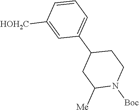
[HOH2C]C1=CC(C2CC([Me])N([Boc])CC2)=CC=C1
